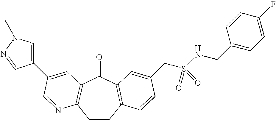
C1=CC2=C(C(=O)C3=C1N=CC(C1=CN(C)N=C1)=C3)C=C(CS(NCC1=CC=C(F)C=C1)(=O)=O)C=C2
